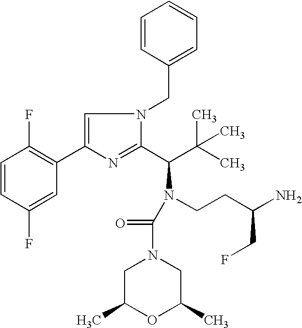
C1=CC(F)=CC(C2=CN(CC3=CC=CC=C3)C(C(C(C)(C)C)N(CCC(N)CF)C(=O)N3CC(C)OC(C)C3)=N2)=C1F
